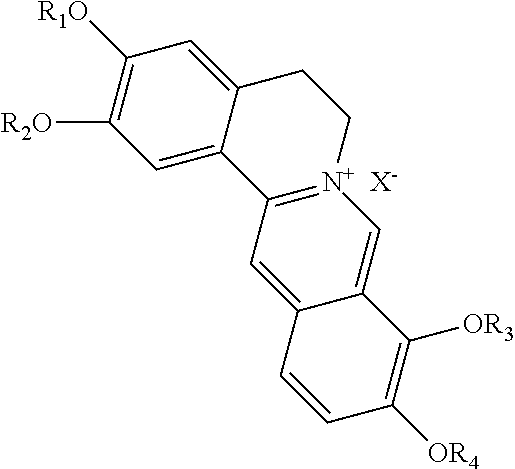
C12=[N+](CCC3=CC([R1O])=C([R2O])C=C13)C=C1C(=C2)C=CC([OR4])=C1[OR3].[X-]
